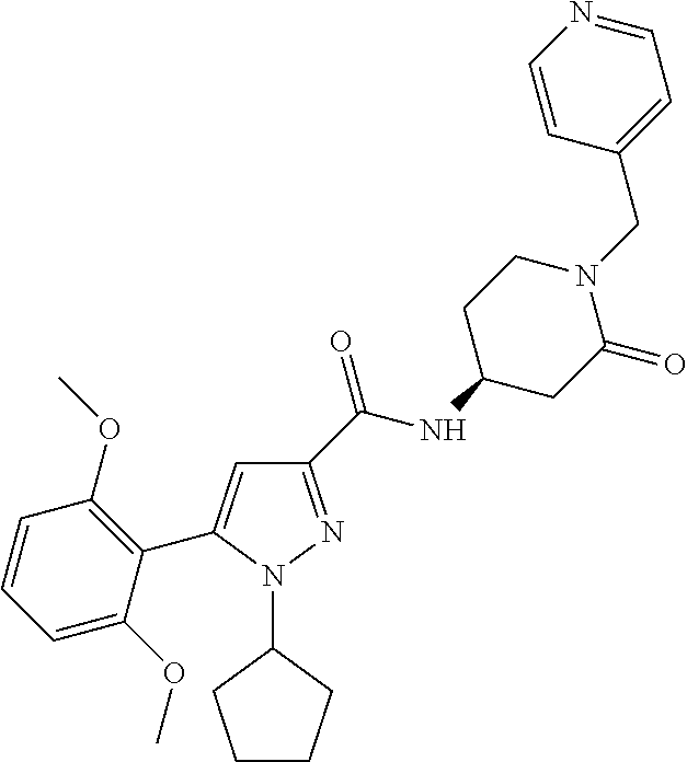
C1=C(C2=C(OC)C=CC=C2OC)N(C2CCCC2)N=C1C(NC1CCN(CC2=CC=NC=C2)C(=O)C1)=O
